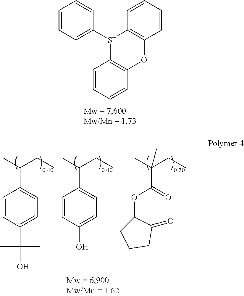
C1=CC=C([S+]2C3=C(C=CC=C3)OC3=C2C=CC=C3)C=C1.CC(CC)C1=CC=C(C(O)(C)C)C=C1.CC(CC)C1=CC=C(O)C=C1.CC(CC)(C(OC1CCCC1=O)=O)C
